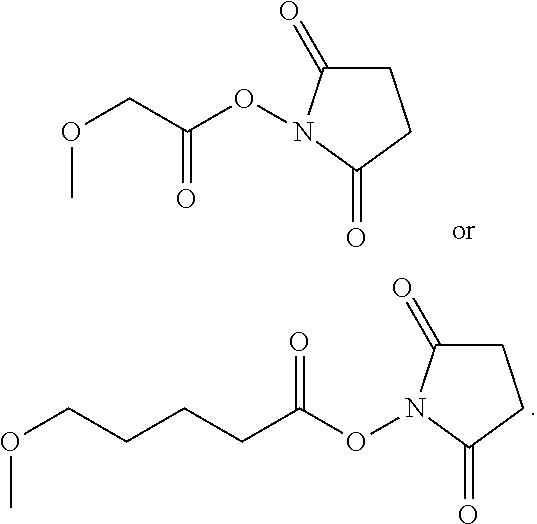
C1C(=O)N(OC(CCCCOC)=O)C(=O)C1.O(CC(ON1C(=O)CCC1=O)=O)C
